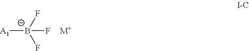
[A1][B-](F)(F)F.[M+]
